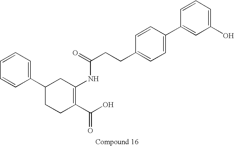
C1(C2=CC=CC=C2)CCC(C(O)=O)=C(NC(=O)CCC2=CC=C(C3=CC(O)=CC=C3)C=C2)C1
